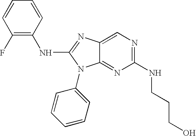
C1=CC(F)=C(NC2=NC3=CN=C(NCCCO)N=C3N2C2=CC=CC=C2)C=C1
